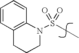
N1(S(CC)(=O)=O)C2=C(CCC1)C=CC=C2
